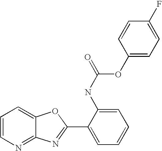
C12=NC=CC=C1OC(C1=CC=CC=C1NC(OC1=CC=C(F)C=C1)=O)=N2
